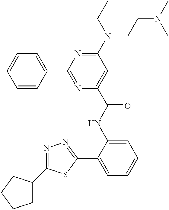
C1(C2=NC(C(NC3=CC=CC=C3C3=NN=C(C4CCCC4)S3)=O)=CC(N(CCN(C)C)CC)=N2)=CC=CC=C1
